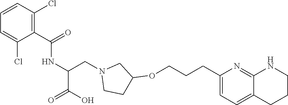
C(C1=C(Cl)C=CC=C1Cl)(=O)NC(CN1CCC(OCCCC2=CC=C3C(=N2)NCCC3)C1)C(=O)O
